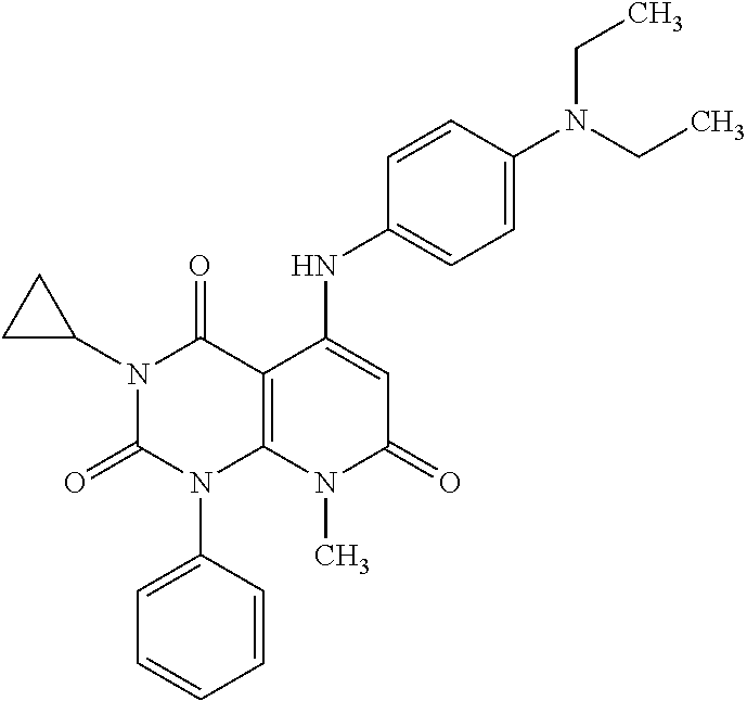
C1=CC(N2C3=C(C(=O)N(C4CC4)C2=O)C(NC2=CC=C(N(CC)CC)C=C2)=CC(=O)N3C)=CC=C1
